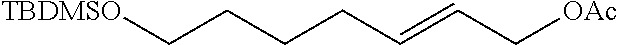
C(CCCC=CC[OAc])[TBDMSO]
